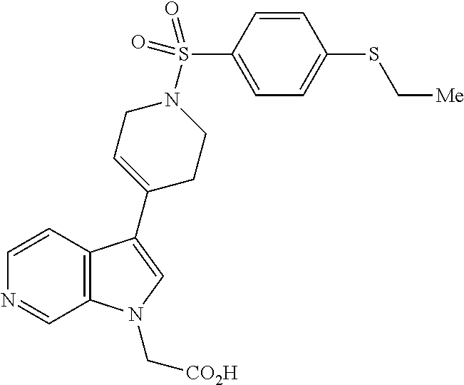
C12=C(C=CN=C1)C(C1=CCN(S(C3=CC=C(SC[Me])C=C3)(=O)=O)CC1)=CN2C[CO2H]
